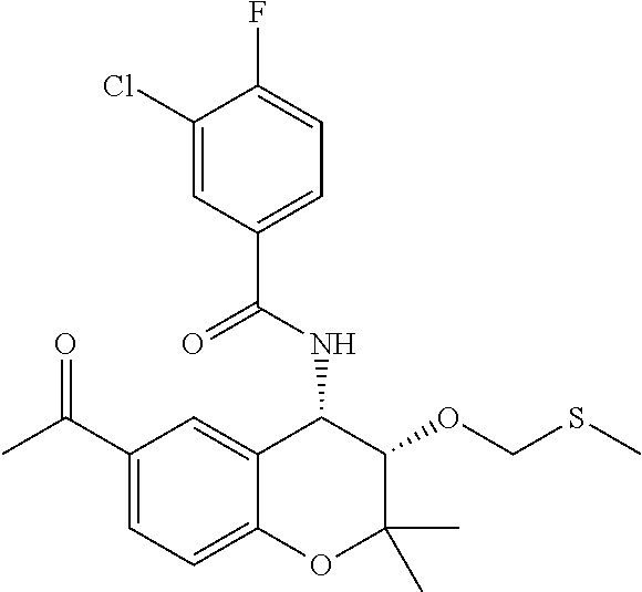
C1(C(C)=O)=CC=C2C(=C1)C(NC(C1=CC=C(F)C(Cl)=C1)=O)C(OCSC)C(C)(C)O2
